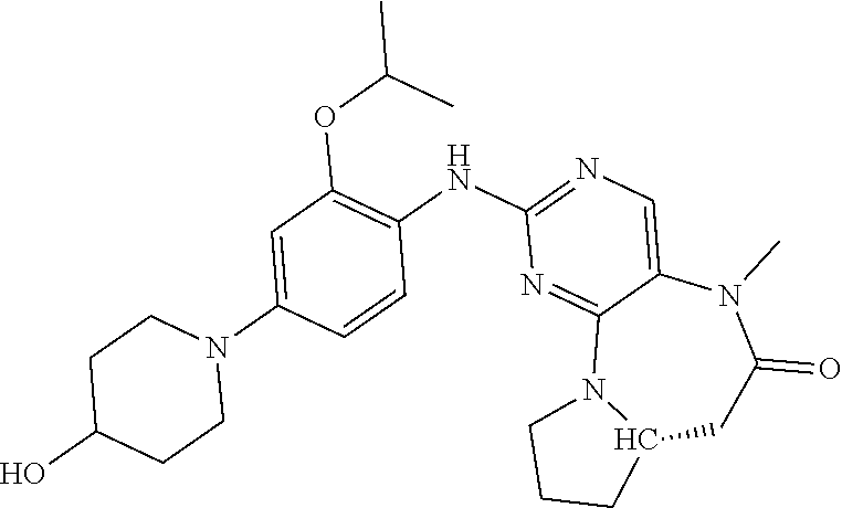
C12CC(=O)N(C)C3=CN=C(NC4=C(OC(C)C)C=C(N5CCC(O)CC5)C=C4)N=C3N1CCC2
